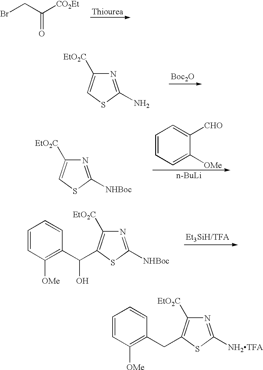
BrCC([CO2Et])=O.N1=C(N)SC=C1[EtO2C].[Boc2O].N1=C([NHBoc])SC=C1[EtO2C].C1=CC=C([OMe])C([CHO])=C1.[n-BuLi].C1=CC([OMe])=C(C(O)C2=C([EtO2C])N=C([NHBoc])S2)C=C1.C1=CC([OMe])=C(CC2=C([EtO2C])N=C([NH2TFA])S2)C=C1
